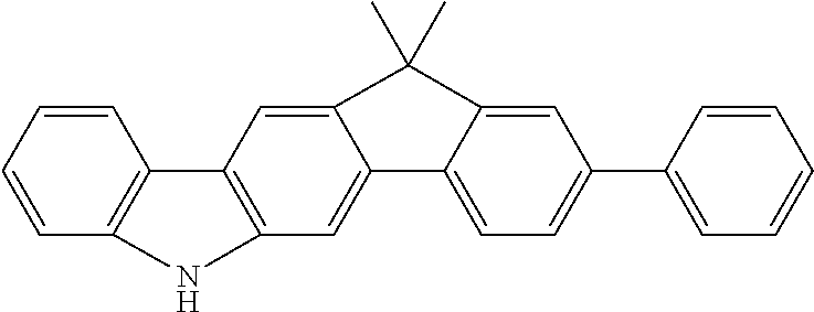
C1=CC=CC2=C1C1=C(C=C3C4=CC=C(C5=CC=CC=C5)C=C4C(C)(C)C3=C1)N2
